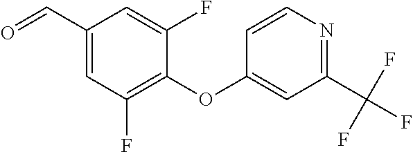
C1=C(C=O)C=C(F)C(OC2=CC(C(F)(F)F)=NC=C2)=C1F
